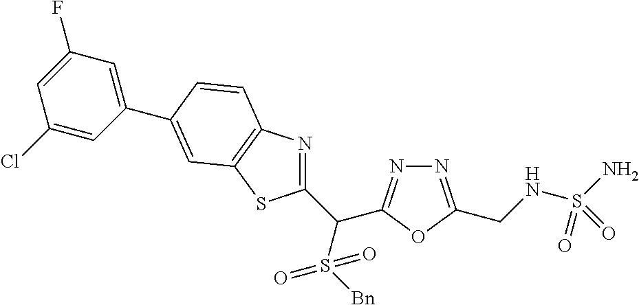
C1(C(S([Bn])(=O)=O)C2=NN=C(CNS(N)(=O)=O)O2)=NC2=C(S1)C=C(C1=CC(F)=CC(Cl)=C1)C=C2
